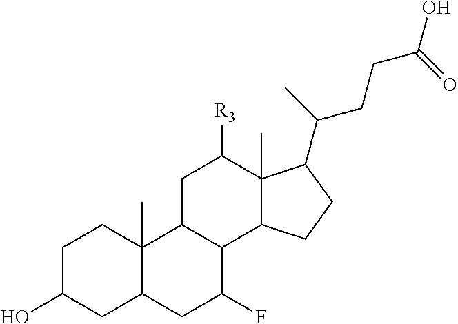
C1C(O)CC2C(C)(C1)C1C(C(F)C2)C2C(C)(C([R3])C1)C(C(C)CCC(O)=O)CC2
